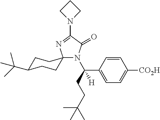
N1(C2=NC3(N(C(CCC(C)(C)C)(C4=CC=C([CO2H])C=C4)[H])C2=O)CCC(C(C)(C)C)CC3)CCC1
